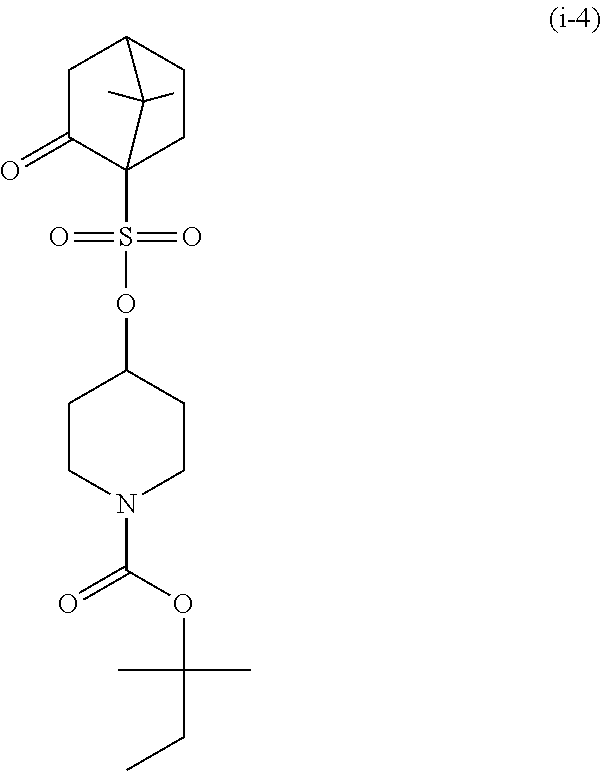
C1CN(C(=O)OC(C)(C)CC)CCC1OS(=O)(=O)C12CCC(CC1=O)C2(C)C
